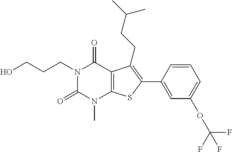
N1(CCCO)C(=O)N(C)C2=C(C1=O)C(CCC(C)C)=C(C1=CC(OC(F)(F)F)=CC=C1)S2
